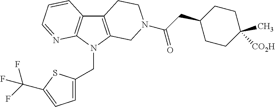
C12=C(N(CC3=CC=C(C(F)(F)F)S3)C3=C1C=CC=N3)CN(C(=O)CC1CCC(C)([CO2H])CC1)CC2
